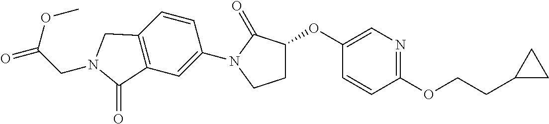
C1(OC2CCN(C3=CC4=C(C=C3)CN(CC(=O)OC)C4=O)C2=O)=CN=C(OCCC2CC2)C=C1
